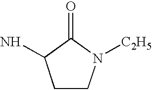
C1CN([C2H5])C(=O)C1N
